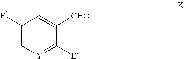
C1([E1])=C[Y]=C([E4])C([CHO])=C1
